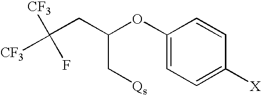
C([CF3])([CF3])(F)CC(OC1=CC=C([X])C=C1)C[Qs]
